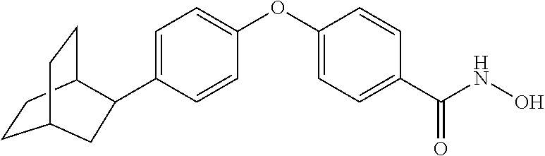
C1=C(C2C3CCC(CC3)C2)C=CC(OC2=CC=C(C(NO)=O)C=C2)=C1
